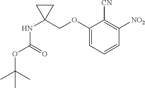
C1(COC2=CC=CC([NO2])=C2[CN])(NC(OC(C)(C)C)=O)CC1
